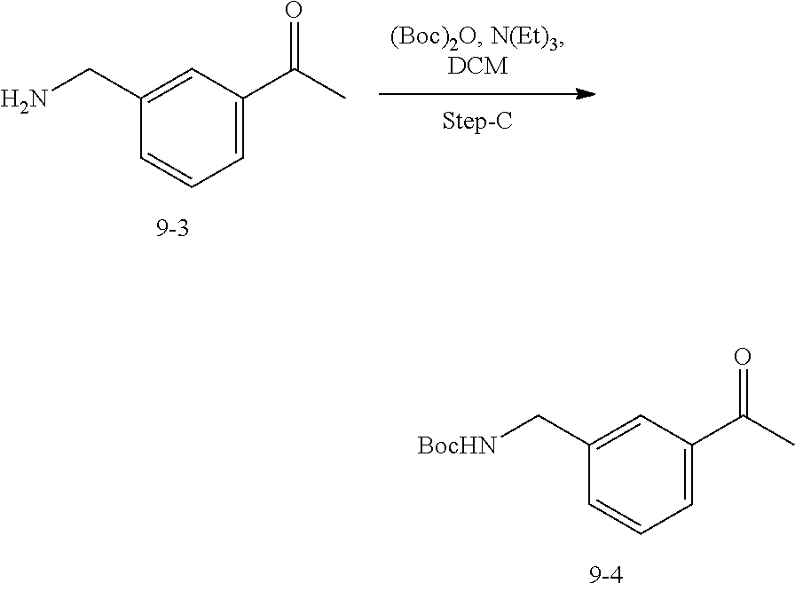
C1=CC=C(C(C)=O)C=C1CN.C1=CC=C(C(C)=O)C=C1C[BocHN]
